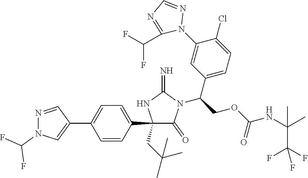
C1(C2=CC=C(C3=CN(C(F)F)N=C3)C=C2)(CC(C)(C)C)C(=O)N(C(COC(NC(C)(C(F)(F)F)C)=O)C2=CC=C(Cl)C(N3N=CN=C3C(F)F)=C2)C(=N)N1
